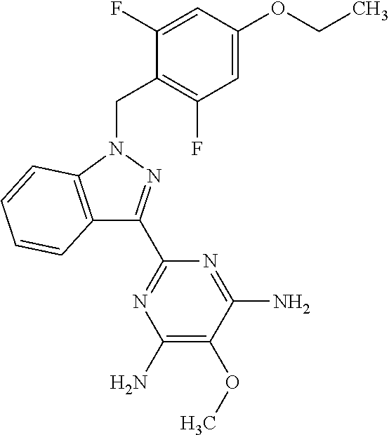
C1=C(OCC)C=C(F)C(CN2C3=C(C(C4=NC(N)=C(OC)C(N)=N4)=N2)C=CC=C3)=C1F
